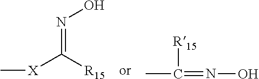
[R15]C(C)=NO.N(=C([R15])[X]C)O
